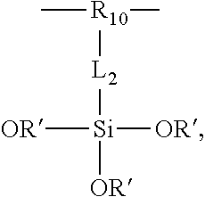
C[R10](C)[L2][Si]([OR])([OR])[OR]
